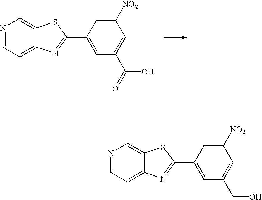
N1=CC=C2C(=C1)SC(C1=CC(C(O)=O)=CC([NO2])=C1)=N2.N1=CC=C2C(=C1)SC(C1=CC(CO)=CC([NO2])=C1)=N2
